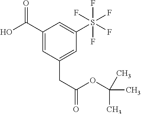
OC(C1=CC(CC(=O)OC(C)(C)C)=CC(S(F)(F)(F)(F)F)=C1)=O
